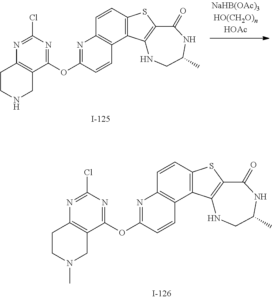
N1=C(OC2=NC(Cl)=NC3=C2CN(C)CC3)C=CC2=C1C=CC1=C2C2=C(S1)C(=O)NC(C)CN2.N1=C(OC2=NC(Cl)=NC3=C2CNCC3)C=CC2=C1C=CC1=C2C2=C(S1)C(=O)NC(C)CN2
